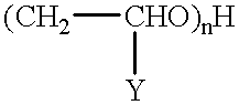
[(CH2][CHO)nH][Y]
